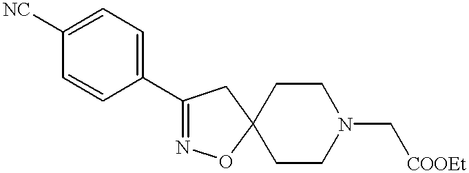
C1(C2=NOC3(C2)CCN(C[COOEt])CC3)=CC=C([NC])C=C1
